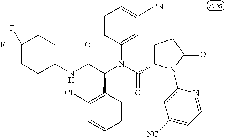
C1=CC(N(C(=O)C2CCC(=O)N2C2=CC([NC])=CC=N2)C(C(NC2CCC(F)(F)CC2)=O)C2=C(Cl)C=CC=C2)=CC([CN])=C1
